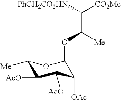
C1([Me])OC(OC(C([PhCH2CO2HN])[CO2Me])[Me])C([OAc])C([AcO])C1[AcO]
